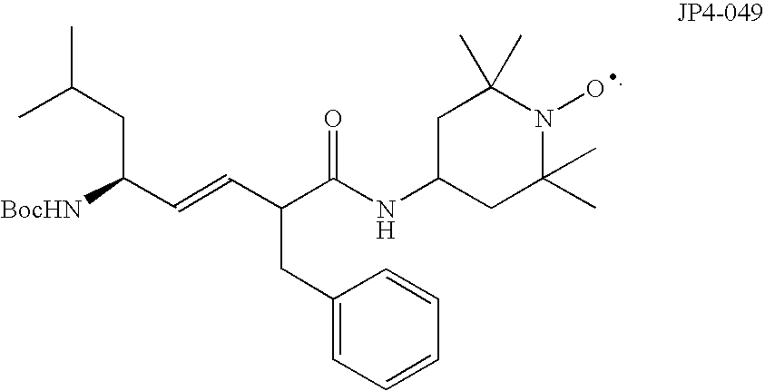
C([BocHN])(CC(C)C)C=CC(C(NC1CC(C)(C)N(O)C(C)(C)C1)=O)CC1=CC=CC=C1
